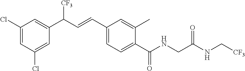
C1(Cl)=CC(C(C=CC2=CC=C(C(NCC(NC[CF3])=O)=O)C(C)=C2)[CF3])=CC(Cl)=C1
